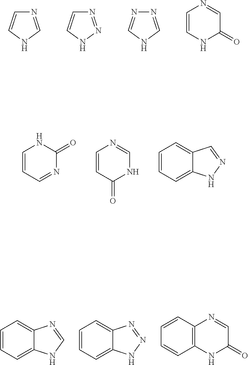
N1=CNC=C1.N1=NNC=C1.N1=CNC=N1.C1=CNC(=O)C=N1.C1=CC=C2C(=C1)N=CN2.C1=CC=C2C(=C1)N=NN2.C1=CC2=C(C=C1)NC(=O)C=N2.C1=CC=NC(=O)N1.C1=CC(=O)NC=N1.C1=CC=C2C(=C1)C=NN2
